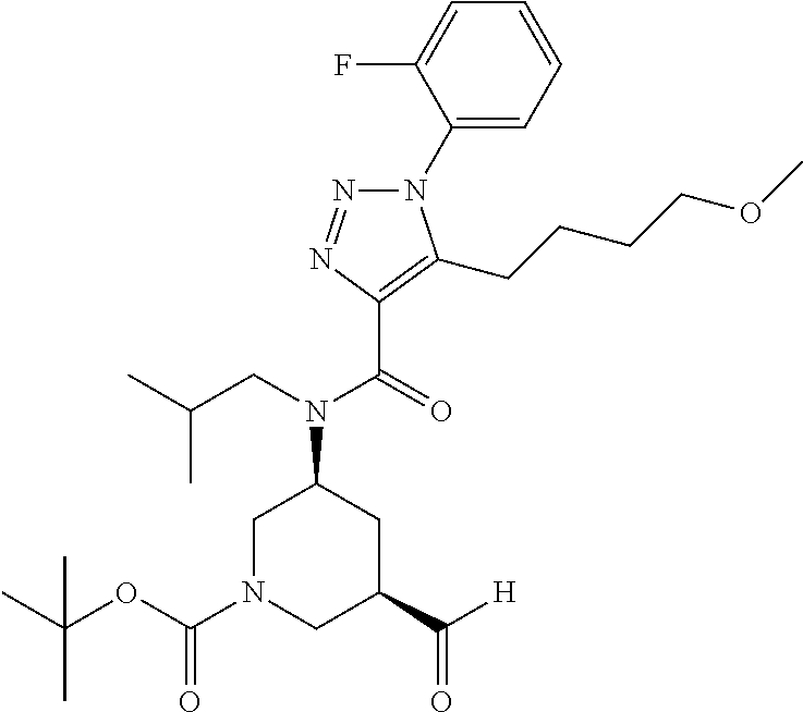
N1(C2=CC=CC=C2F)N=NC(C(=O)N(CC(C)C)C2CN(C(OC(C)(C)C)=O)CC(C([H])=O)C2)=C1CCCCOC
